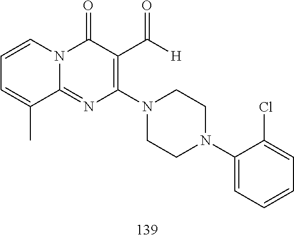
C1=CC=C(C)C2=NC(N3CCN(C4=CC=CC=C4Cl)CC3)=C(C([H])=O)C(=O)N12
